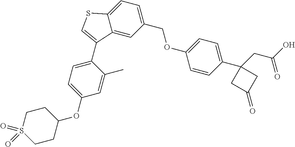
C1CC(OC2=CC=C(C3=CSC4=CC=C(COC5=CC=C(C6(CC(=O)O)CC(=O)C6)C=C5)C=C43)C(C)=C2)CCS1(=O)=O
